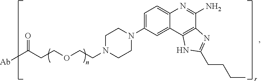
C1N(CCOCCC([Ab])=O)CCN(C2=CC=C3C(=C2)C2=C(C(N)=N3)N=C(CCCC)N2)C1
